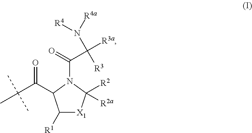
C1([R1])[X1]C([R2a])([R2])N(C(=O)C([R3a])(N([R4a])[R4])[R3])C1C(C(C)(C)C)=O
